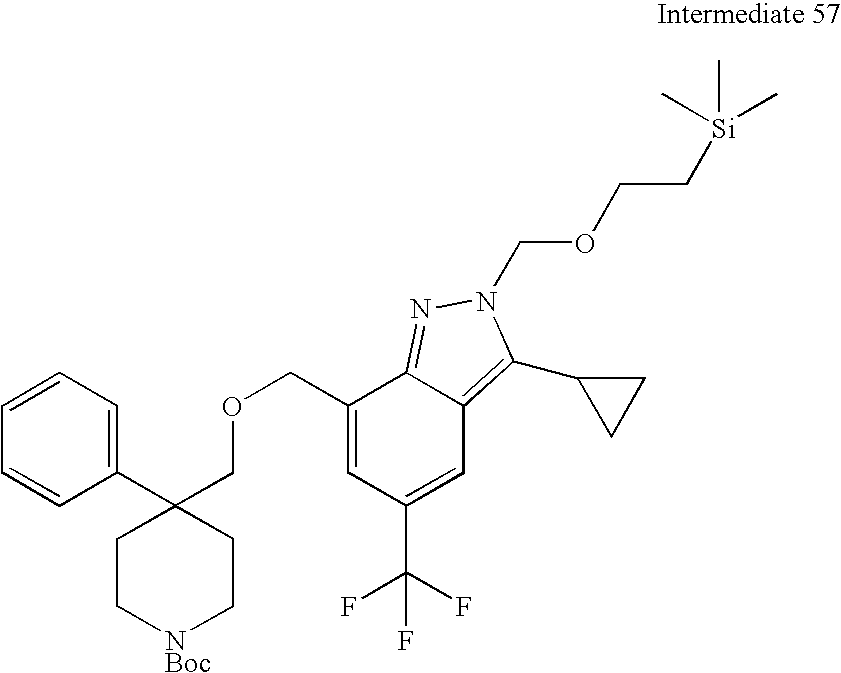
C1(COCC2(C3=CC=CC=C3)CC[NBoc]CC2)=CC(C(F)(F)F)=CC2=C(C3CC3)N(COCC[Si](C)(C)C)N=C12
